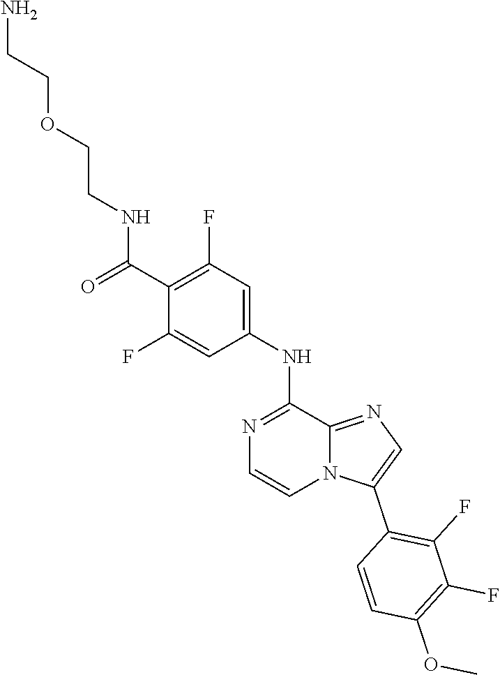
C12=NC=C(C3=C(F)C(F)=C(OC)C=C3)N1C=CN=C2NC1=CC(F)=C(C(=O)NCCOCCN)C(F)=C1
